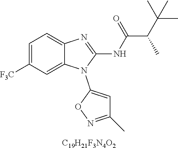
[C19H21F3N4O2].C1=C([F3C])C=C2C(=C1)N=C(NC(C(C(C)(C)C)C)=O)N2C1=CC(C)=NO1
